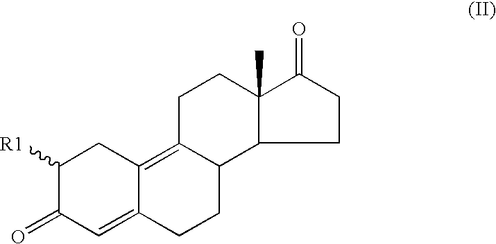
C1([R1])C(=O)C=C2C(=C3C(CC2)C2C(C)(CC3)C(=O)CC2)C1
